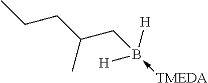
C(B([H])([H])-[TMEDA])C(CCC)C
